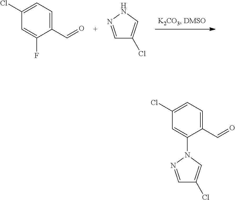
C1=NNC=C1Cl.C1=C(F)C(C=O)=CC=C1Cl.C1=C(N2C=C(Cl)C=N2)C(C=O)=CC=C1Cl
